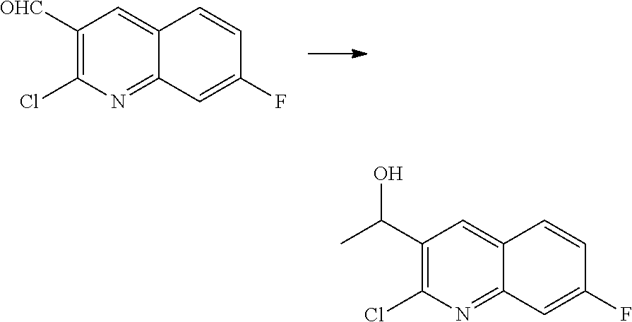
C1([OHC])=C(Cl)N=C2C(=C1)C=CC(F)=C2.C1(C(C)O)=C(Cl)N=C2C(=C1)C=CC(F)=C2
